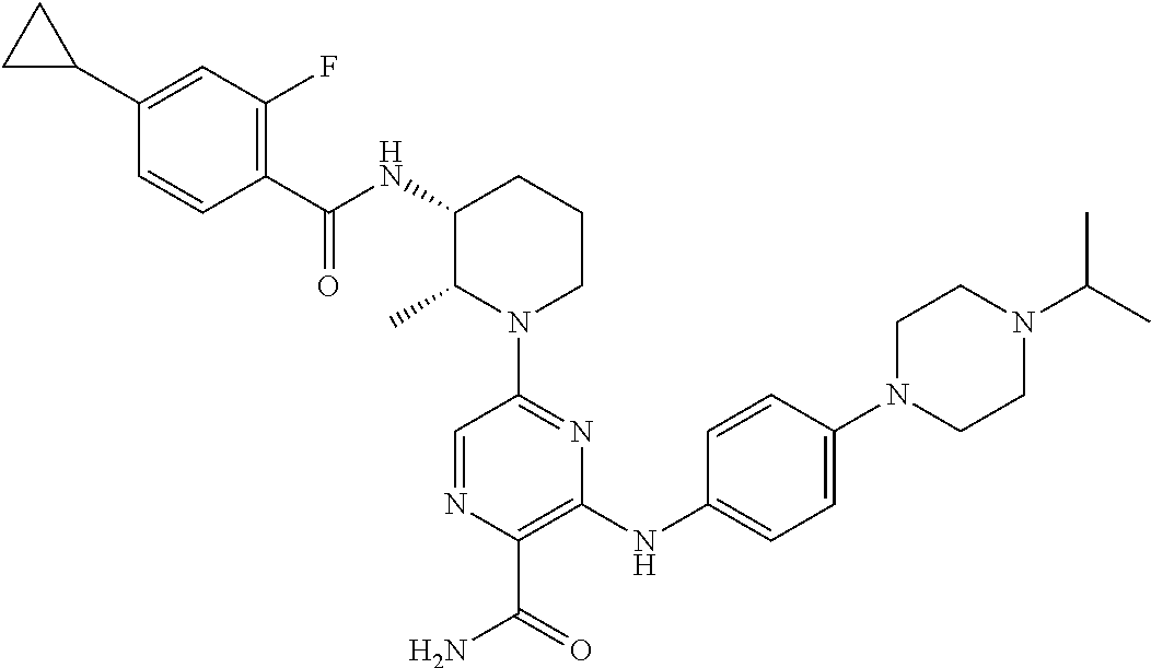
N1(C2=NC(NC3=CC=C(N4CCN(C(C)C)CC4)C=C3)=C(C(=O)N)N=C2)CCCC(NC(C2=C(F)C=C(C3CC3)C=C2)=O)C1C
